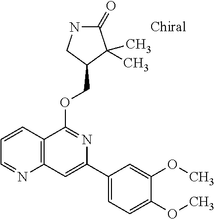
O(C1=NC(C2=CC=C(OC)C(OC)=C2)=CC2=C1C=CC=N2)CC1C(C)(C)C(=O)NC1
